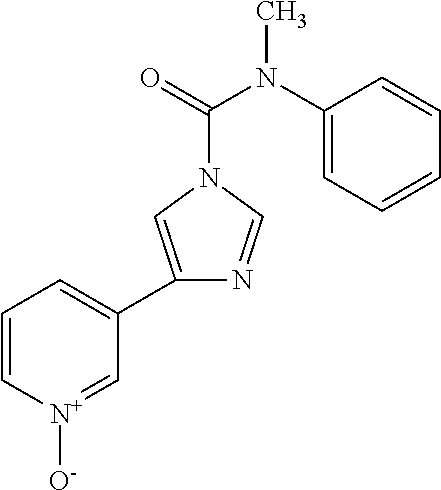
C1=C[N+]([O-])=CC(C2=CN(C(=O)N(C3=CC=CC=C3)C)C=N2)=C1
